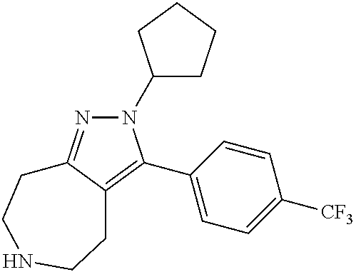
N1(C2CCCC2)N=C2C(=C1C1=CC=C([CF3])C=C1)CCNCC2
